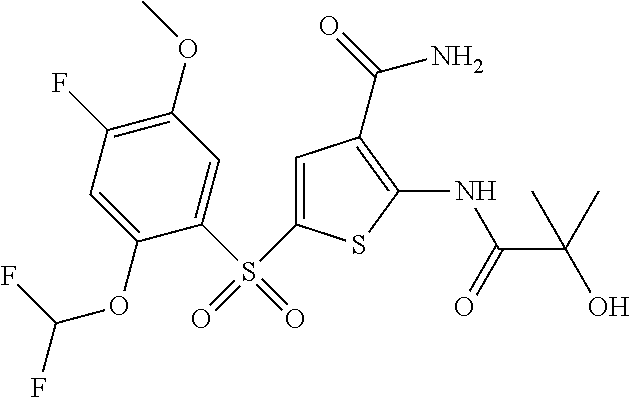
C1=C(S(C2=CC(OC)=C(F)C=C2OC(F)F)(=O)=O)SC(NC(=O)C(O)(C)C)=C1C(N)=O
